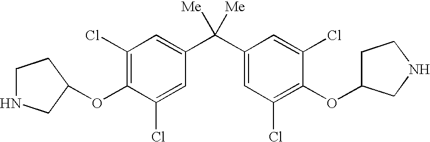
C1(Cl)=C(OC2CNCC2)C(Cl)=CC(C(C2=CC(Cl)=C(OC3CCNC3)C(Cl)=C2)([Me])[Me])=C1
